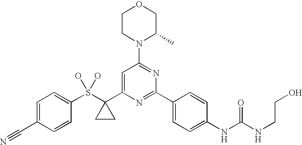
C1CN(C2=NC(C3=CC=C(NC(NCCO)=O)C=C3)=NC(C3(S(O)(O)C4=CC=C(C#N)C=C4)CC3)=C2)C(C)CO1
